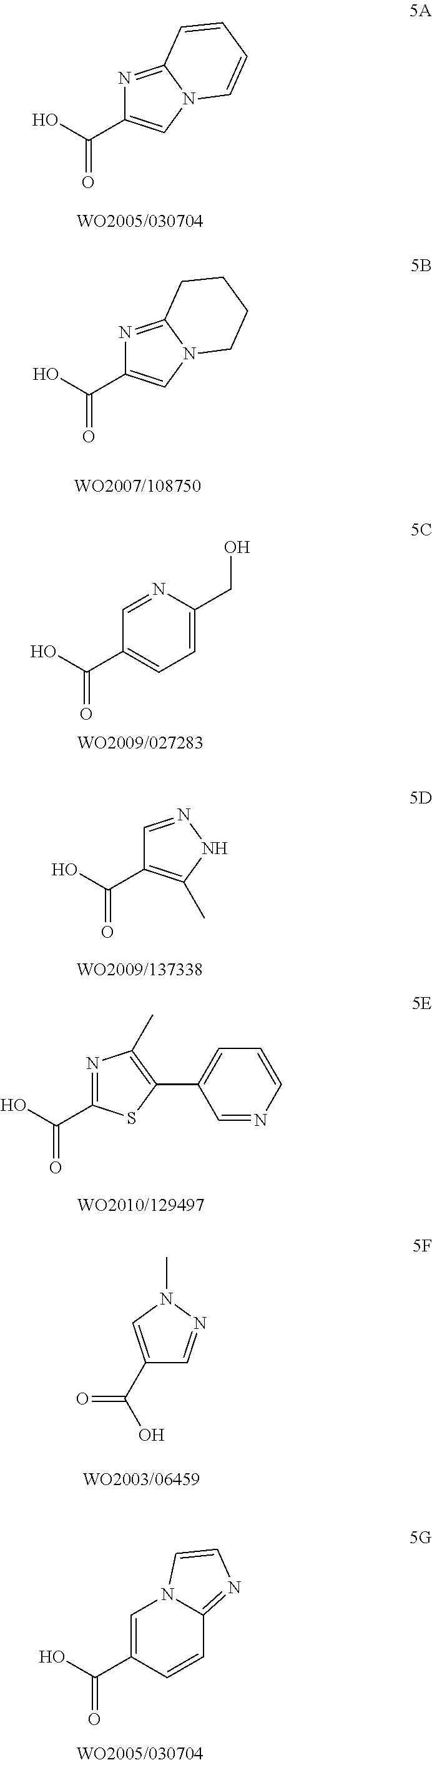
N1=C2N(C=C1C(O)=O)C=CC=C2.N1=C2N(C=C1C(O)=O)CCCC2.C1=C(CO)N=CC(C(O)=O)=C1.C1=NNC(C)=C1C(O)=O.N1=C(C(O)=O)SC(C2=CC=CN=C2)=C1C.C1(C(O)=O)=CN(C)N=C1.C1=C(C(O)=O)C=CC2=NC=CN12
